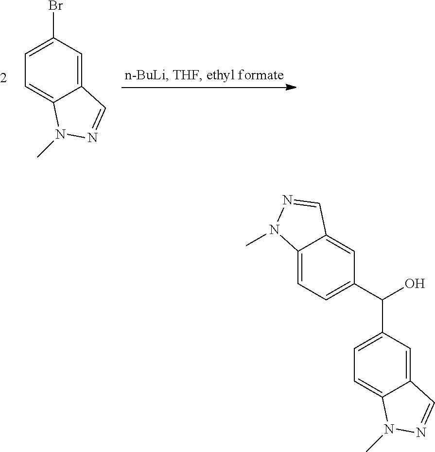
C12=CC(Br)=CC=C1N(C)N=C2.C12=CC(C(O)C3=CC=C4C(=C3)C=NN4C)=CC=C1N(C)N=C2
